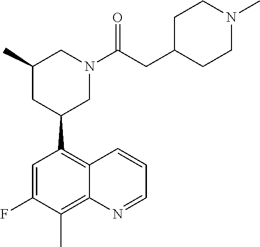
C1(C)CC(C2=C3C(=C(C)C(F)=C2)N=CC=C3)CN(C(CC2CCN(C)CC2)=O)C1
